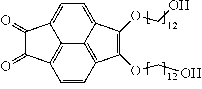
C12=CC=C3C4=C(C=CC(=C14)C(OCO)=C2OCO)C(=O)C3=O
